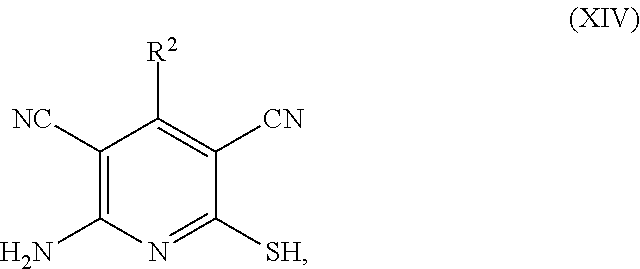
NC1=C([NC])C([R2])=C([CN])C([SH])=N1
